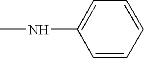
CNC1=CC=CC=C1
